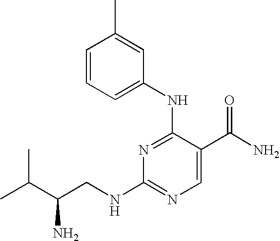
N1=C(NC2=CC=CC(C)=C2)C(C(N)=O)=CN=C1NCC(C(C)C)N
